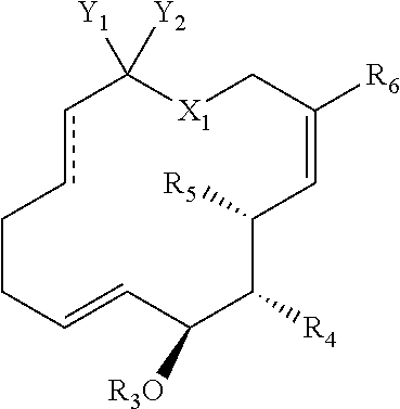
C1C=CC([R3O])C([R4])C([R5])C=C([R6])C[X1]C([Y1])([Y2])ccC1
